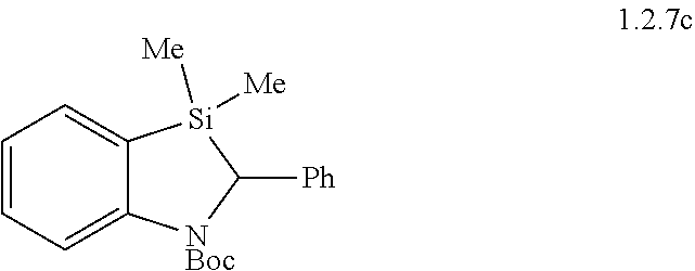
C1=CC=C2C(=C1)[Si]([Me])([Me])C([Ph])[NBoc]2
